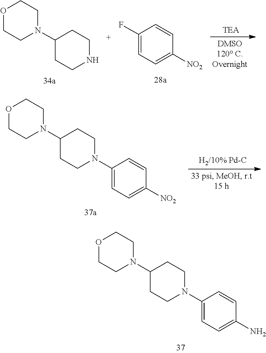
O1CCN(C2CCN(C3=CC=C(N)C=C3)CC2)CC1.C1CN(C2CCN(C3=CC=C([NO2])C=C3)CC2)CCO1.C1=C(F)C=CC([NO2])=C1.O1CCN(C2CCNCC2)CC1
